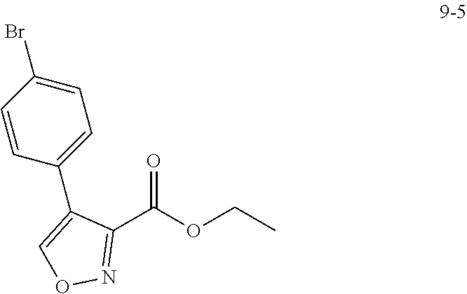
C1(C(OCC)=O)=NOC=C1C1=CC=C(Br)C=C1
